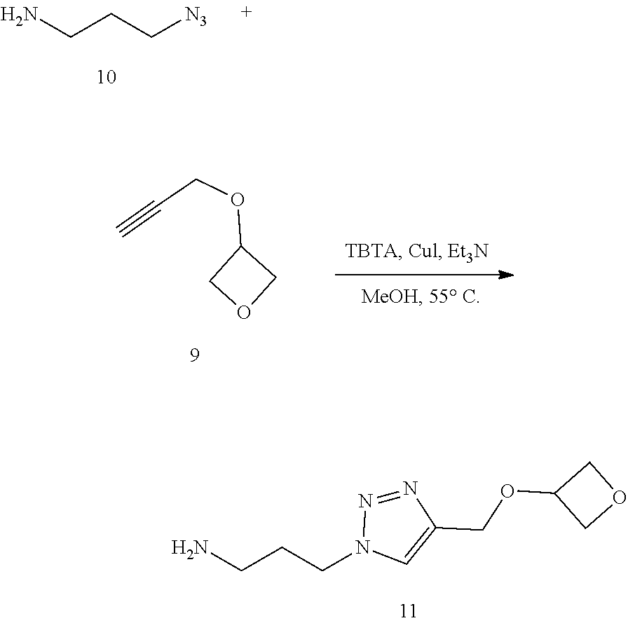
NCCC[N3].O1CC(OCC#C)C1.NCCCN1C=C(COC2COC2)N=N1
